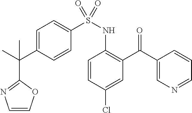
C1=CC(Cl)=CC(C(C2=CN=CC=C2)=O)=C1NS(C1=CC=C(C(C)(C)C2=NC=CO2)C=C1)(=O)=O
